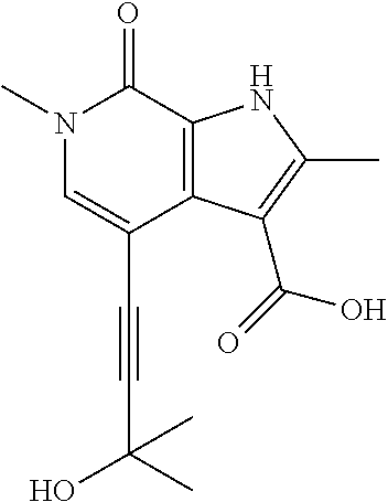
C(C1=CN(C)C(=O)C2=C1C(C(=O)O)=C(C)N2)#CC(C)(C)O
